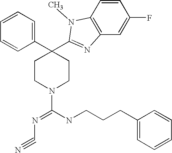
C(N1CCC(C2=CC=CC=C2)(C2=NC3=C(N2C)C=CC(F)=C3)CC1)(=NC#N)NCCCC1=CC=CC=C1
